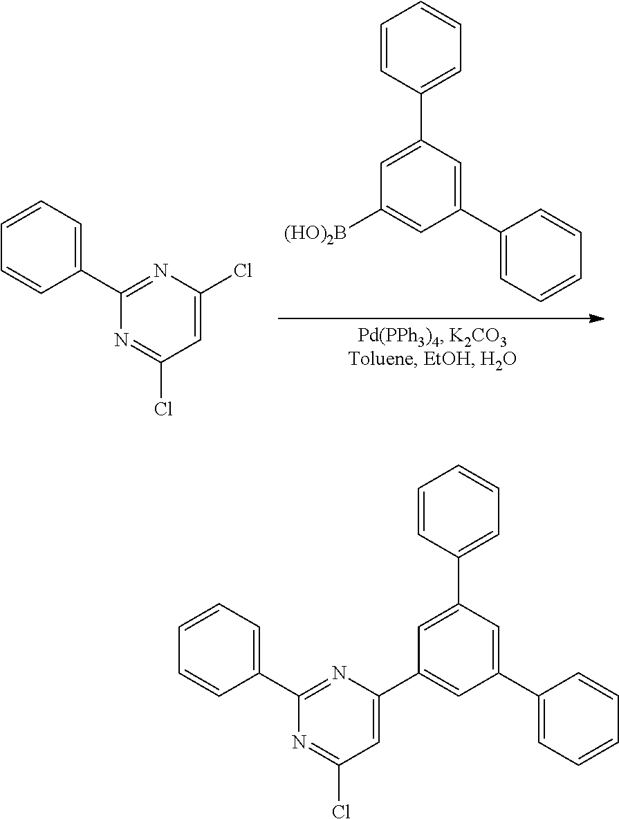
C1=CC=C(C2=CC([(HO)2B])=CC(C3=CC=CC=C3)=C2)C=C1.C1=CC=CC(C2=NC(Cl)=CC(Cl)=N2)=C1.C1=CC=C(C2=NC(C3=CC(C4=CC=CC=C4)=CC(C4=CC=CC=C4)=C3)=CC(Cl)=N2)C=C1
